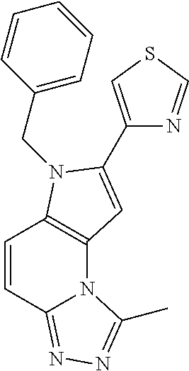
C1=CC2=NN=C(C)N2C2=C1N(CC1=CC=CC=C1)C(C1=CSC=N1)=C2
